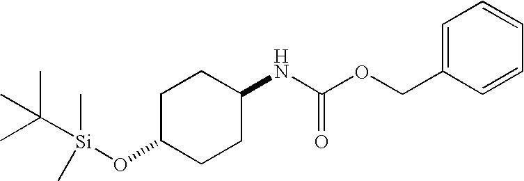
C1=C(COC(=O)NC2CCC(O[Si](C(C)(C)C)(C)C)CC2)C=CC=C1
